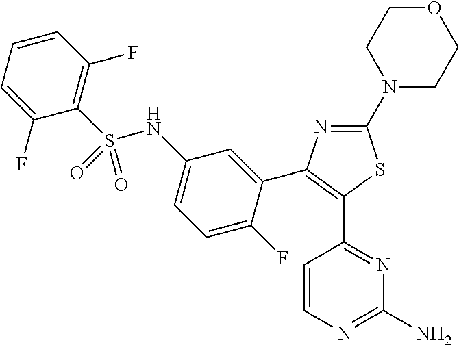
C1(N2CCOCC2)=NC(C2=CC(NS(C3=C(F)C=CC=C3F)(=O)=O)=CC=C2F)=C(C2=NC(N)=NC=C2)S1
